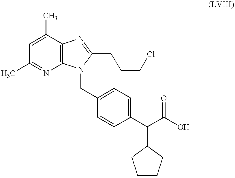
C1(C)=NC2=C(C(C)=C1)N=C(CCCCl)N2CC1=CC=C(C(C(O)=O)C2CCCC2)C=C1
